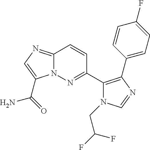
C12=NC=C(C(=O)N)N1N=C(C1=C(C3=CC=C(F)C=C3)N=CN1CC(F)F)C=C2
